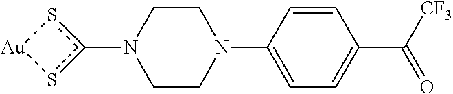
c1(N2CCN(C3=CC=C(C([CF3])=O)C=C3)CC2)s[Au]s1
